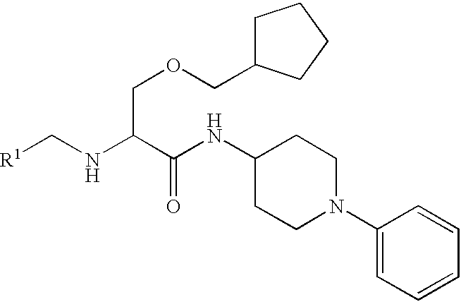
[R1]CNC(C(NC1CCN(C2=CC=CC=C2)CC1)=O)COCC1CCCC1
